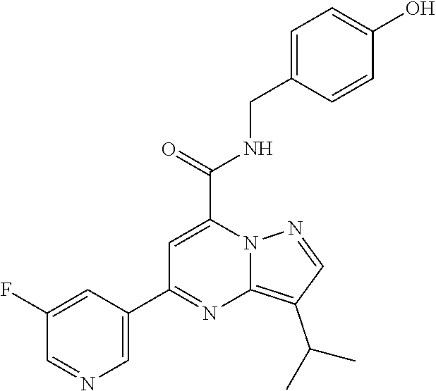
C1(C2=NC3=C(C(C)C)C=NN3C(C(NCC3=CC=C(O)C=C3)=O)=C2)=CN=CC(F)=C1
